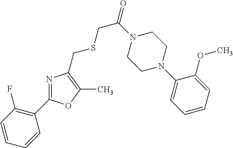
C1=CC(F)=C(C2=NC(CSCC(=O)N3CCN(C4=CC=CC=C4OC)CC3)=C(C)O2)C=C1
